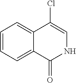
C1=CC=C2C(=C1)C(Cl)=CNC2=O
